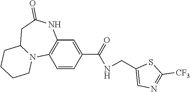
C1=CC(C(=O)NCC2=CN=C([CF3])S2)=CC2=C1N1C(CC(=O)N2)CCCC1
